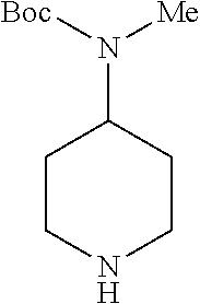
C1CNCCC1N([Boc])[Me]
